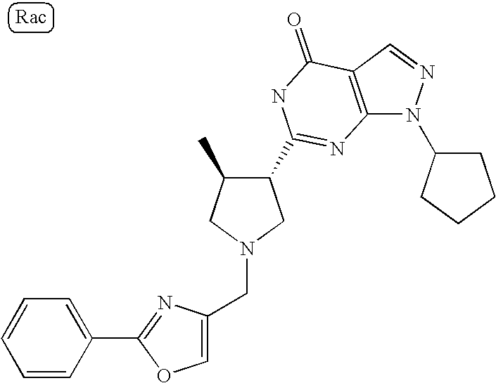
C12=C(C=NN1C1CCCC1)C(=O)NC(C1C(C)CN(CC3=COC(C4=CC=CC=C4)=N3)C1)=N2
